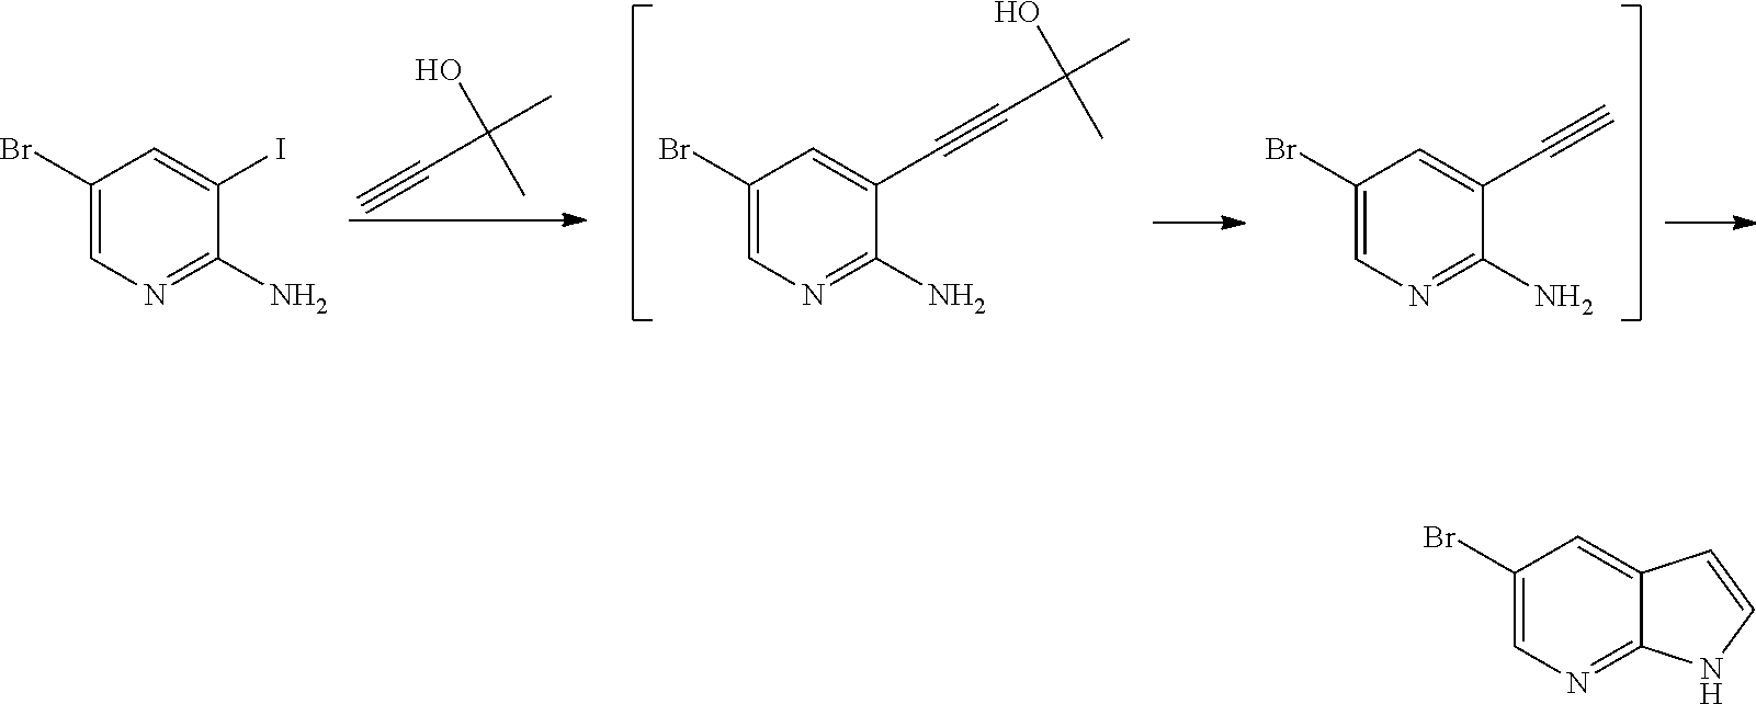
C#CC(C)(O)C.C1(Br)=CN=C(N)C(I)=C1.C1(Br)=CN=C(N)C(C#CC(O)(C)C)=C1.C1(Br)=CN=C(N)C(C#C)=C1.C1(Br)=CN=C2C(=C1)C=CN2
